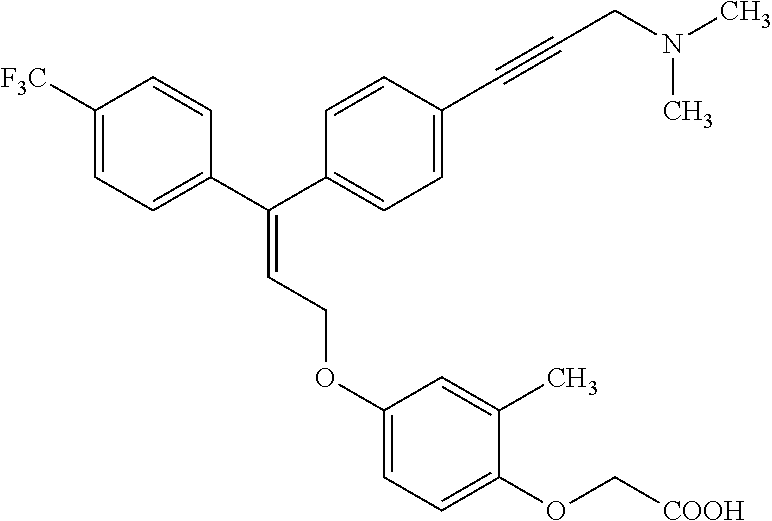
C1([F3C])=CC=C(C(C2=CC=C(C#CCN(C)C)C=C2)=CCOC2=CC=C(OC[COOH])C(C)=C2)C=C1
